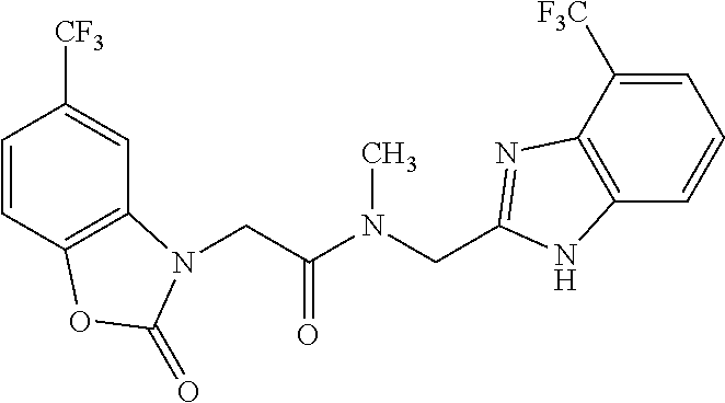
C1=CC2=C(C=C1[CF3])N(CC(N(CC1=NC3=C(C=CC=C3[F3C])N1)C)=O)C(=O)O2
